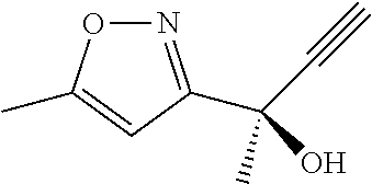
OC(C)(C#C)C1=NOC(C)=C1
